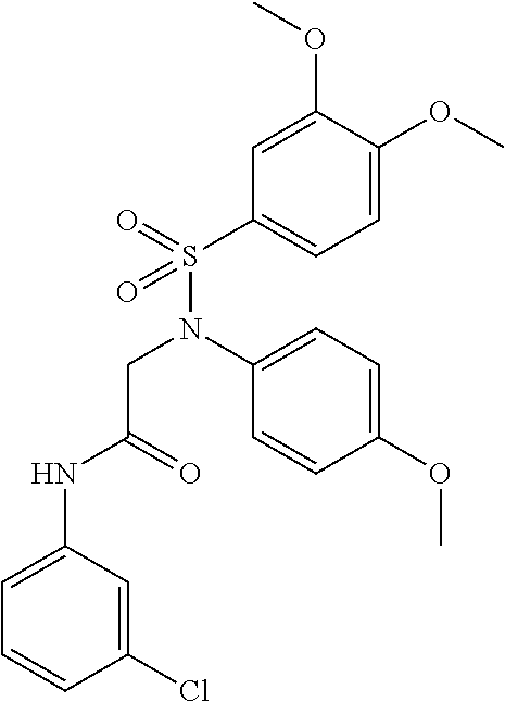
C1=C(OC)C(OC)=CC(S(N(C2=CC=C(OC)C=C2)CC(NC2=CC=CC(Cl)=C2)=O)(=O)=O)=C1
